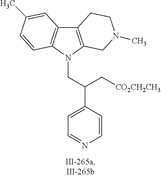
C12=C(N(CC(C3=CC=NC=C3)C[CO2CH2CH3])C3=C1C=C(C)C=C3)CN(C)CC2
